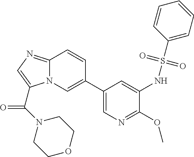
N12C(=NC=C1C(=O)N1CCOCC1)C=CC(C1=CN=C(OC)C(NS(C3=CC=CC=C3)(=O)=O)=C1)=C2
